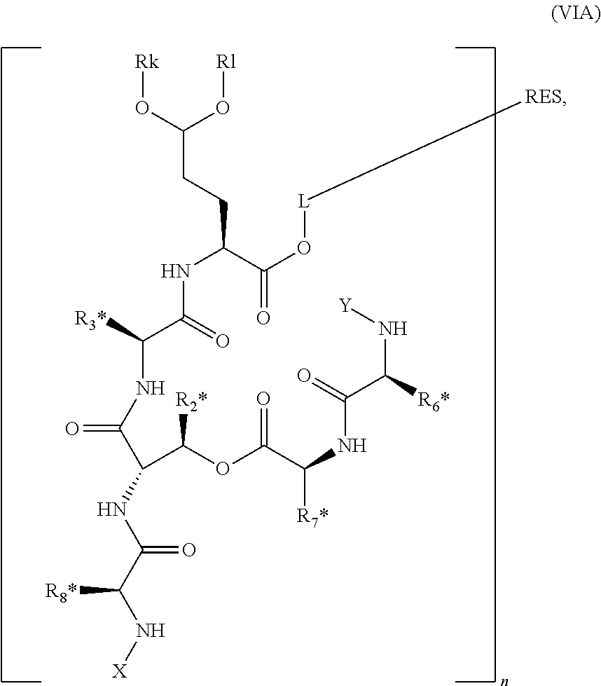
C(NC(C(N[X])[R8*])=O)(C(OC(C(NC(C([R6*])N[Y])=O)[R7*])=O)[R2*])C(NC(C(=O)NC(CCC(O[Rk])O[Rl])C(O[L][RES])=O)[R3*])=O
